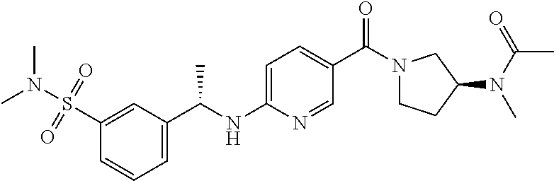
C1(S(N(C)C)(=O)=O)=CC(C(NC2=CC=C(C(N3CCC(N(C(=O)C)C)C3)=O)C=N2)C)=CC=C1
